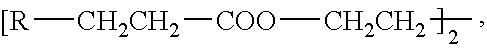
[[R][CH2CH2][COO][CH2CH2]C
